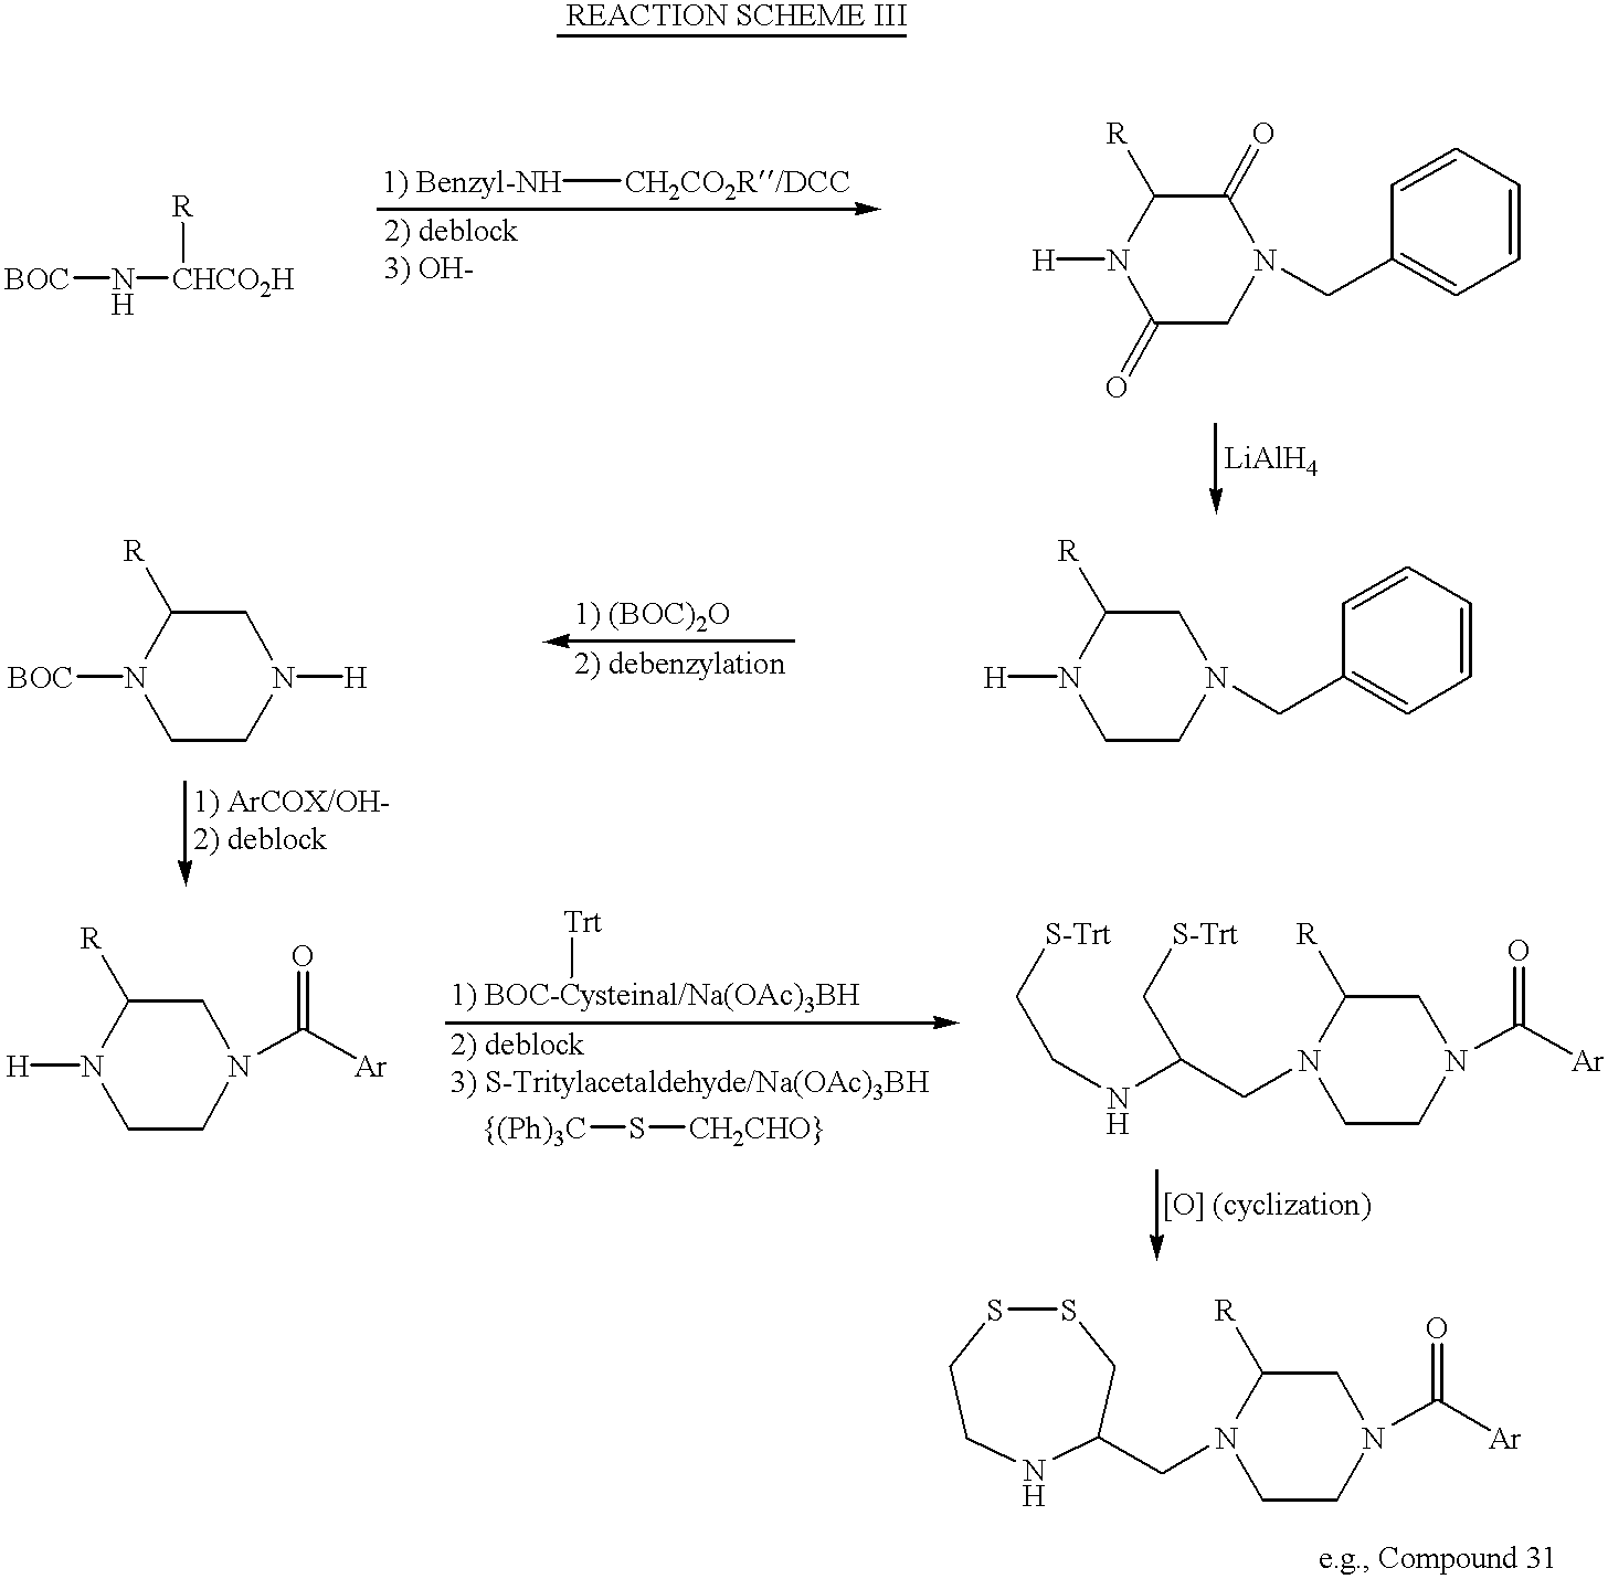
[BOC]N[CHCO2H][R].[1) Benzyl-NH][CH2CO2R/DCC].N1([H])C(=O)CN(CC2=CC=CC=C2)C(=O)C1[R].C1CN([H])CC([R])N1[BOC].N1([H])CCN(CC2=CC=CC=C2)CC1[R].C1CN(C([Ar])=O)CC([R])N1[H].[1) BOC-Cysteinal/Na(OAc)3BH][Trt].[{(Ph)3C]S[CH2CHO}].C1CN(C([Ar])=O)CC([R])N1CC(C[S-Trt])NCC[S-Trt].C1CN(C([Ar])=O)CC([R])N1CC1NCCSSC1
